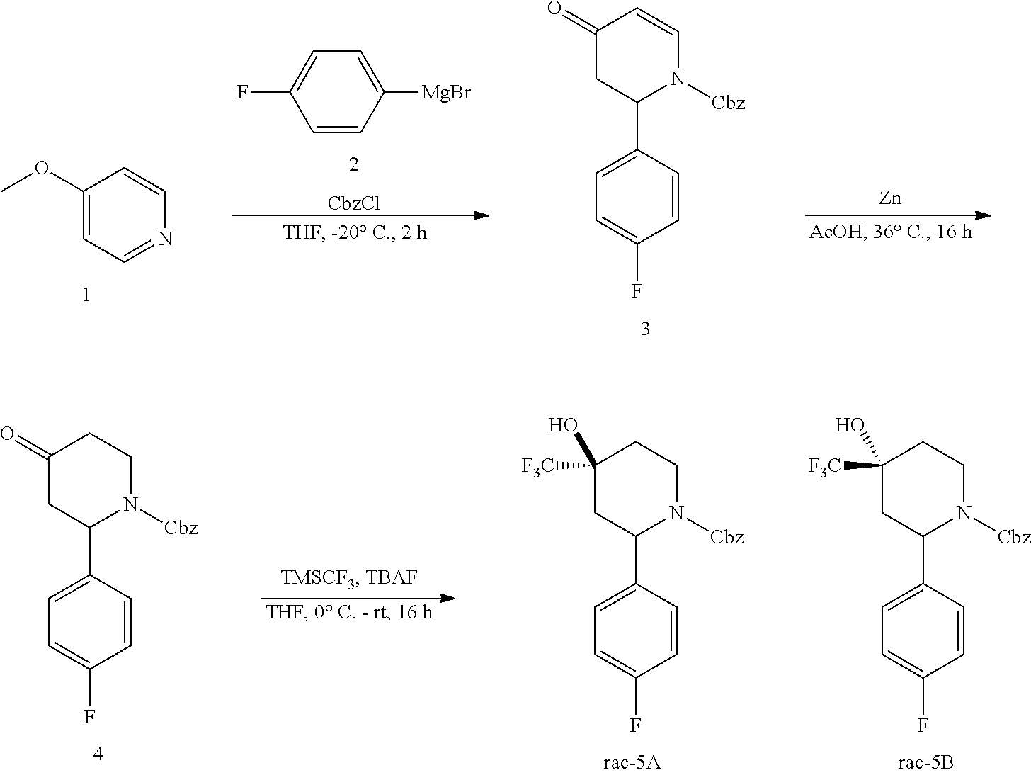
C1(OC)=CC=NC=C1.C1=CC([MgBr])=CC=C1F.[CbzCl].[Zn].C1(=O)CC(C2=CC=C(F)C=C2)N([Cbz])C=C1.C1(=O)CC(C2=CC=C(F)C=C2)N([Cbz])CC1.C1([F3C])(O)CC(C2=CC=C(F)C=C2)N([Cbz])CC1.C1([F3C])(O)CC(C2=CC=C(F)C=C2)N([Cbz])CC1
